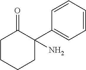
C1CCCC(C2=CC=CC=C2)(N)C1=O
